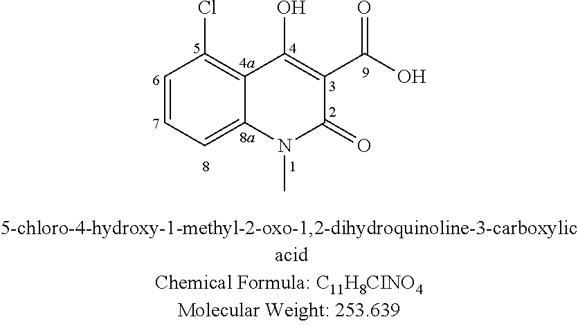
C1=CC=C2C(=C1Cl)C(O)=C(C(O)=O)C(=O)N2C
